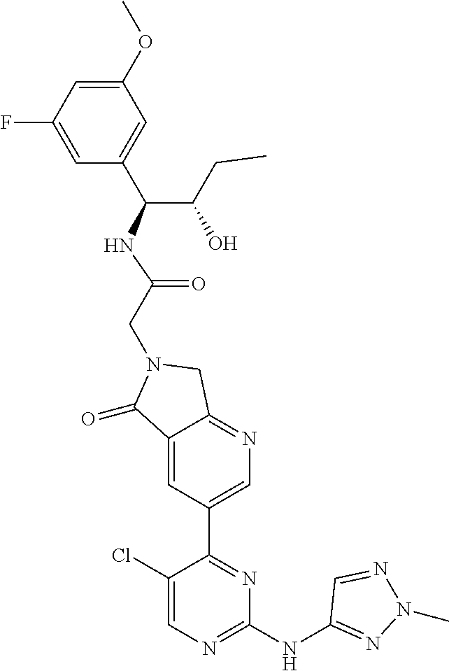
C1(=O)C2=CC(C3=NC(NC4=NN(C)N=C4)=NC=C3Cl)=CN=C2CN1CC(=O)NC(C1=CC(OC)=CC(F)=C1)C(CC)O
